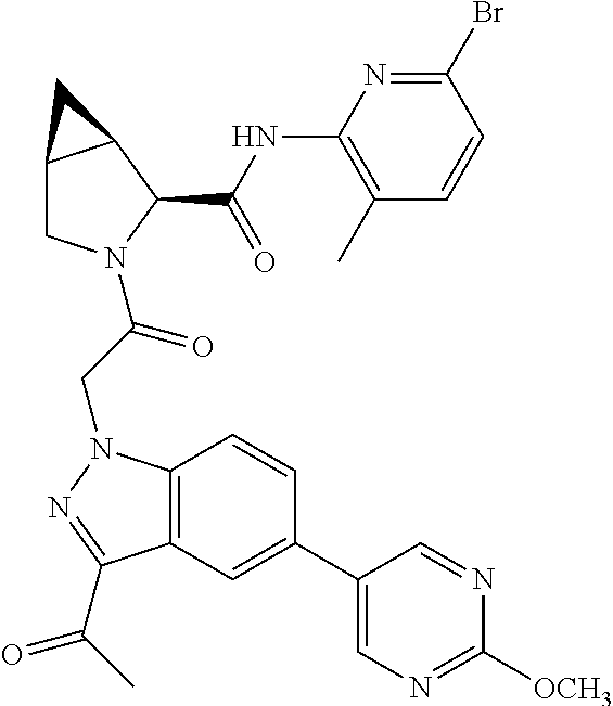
C12=C(N(CC(=O)N3CC4C(C3C(NC3=C(C)C=CC(Br)=N3)=O)C4)N=C1C(=O)C)C=CC(C1=CN=C([OCH3])N=C1)=C2
